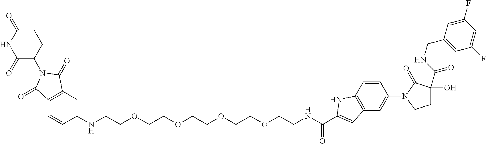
C1=C(NCCOCCOCCOCCOCCNC(C2=CC3=C(C=CC(N4CCC(O)(C(NCC5=CC(F)=CC(F)=C5)=O)C4=O)=C3)N2)=O)C=CC2=C1C(=O)N(C1CCC(=O)NC1=O)C2=O
